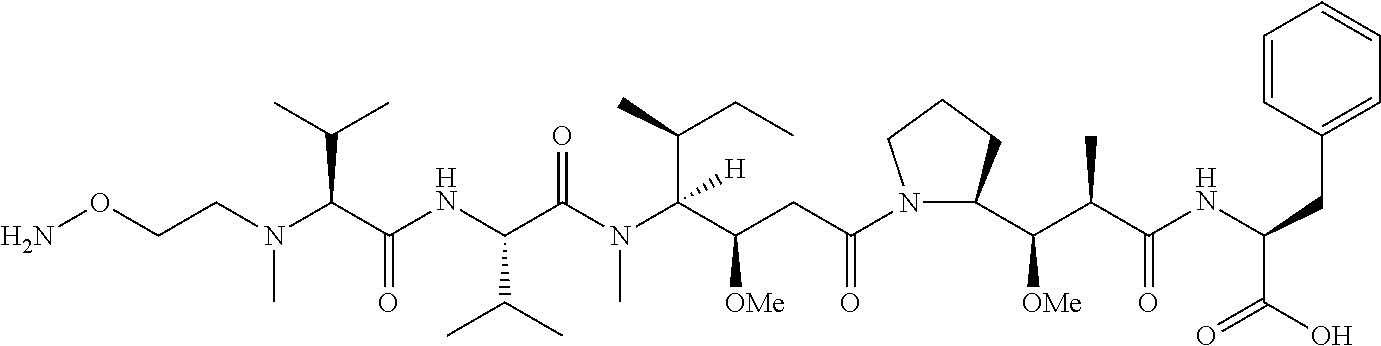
NOCCN(C(C(NC(C(N(C(C(CC(N1C(C(C(C(NC(C(O)=O)CC2=CC=CC=C2)=O)C)[OMe])CCC1)=O)[OMe])(C(CC)C)[H])C)=O)C(C)C)=O)C(C)C)C
